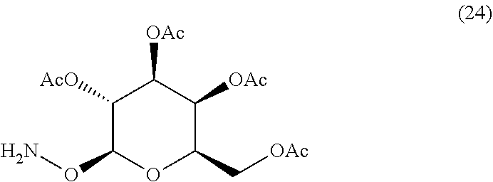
C1([AcO])C(ON)OC(C[OAc])C([OAc])C1[OAc]
